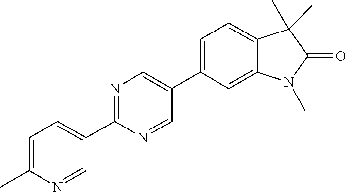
C1=C(C2=CN=C(C3=CC=C(C)N=C3)N=C2)C=C2C(=C1)C(C)(C)C(=O)N2C
